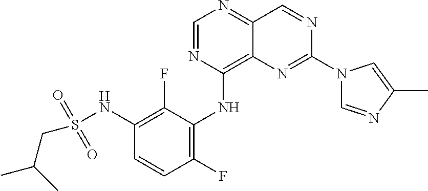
C1=NC(NC2=C(F)C=CC(NS(CC(C)C)(=O)=O)=C2F)=C2C(=N1)C=NC(N1C=NC(C)=C1)=N2
